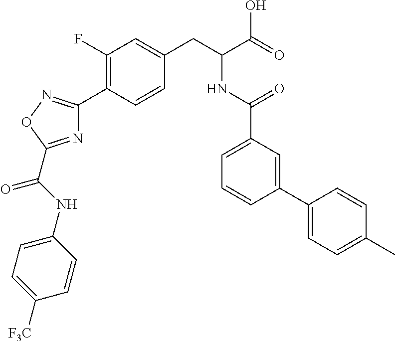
C1(F)=C(C2=NOC(C(NC3=CC=C([F3C])C=C3)=O)=N2)C=CC(CC(C(=O)O)NC(C2=CC=CC(C3=CC=C(C)C=C3)=C2)=O)=C1
